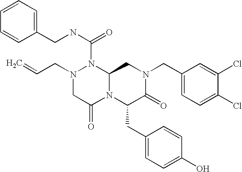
N(C(=O)N1N(CC=C)CC(=O)N2C1CN(CC1=CC=C(Cl)C(Cl)=C1)C(=O)C2CC1=CC=C(O)C=C1)CC1=CC=CC=C1
